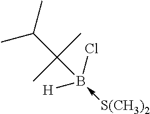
C(B(Cl)([H])-[S(CH3)2])(C(C)C)(C)C
